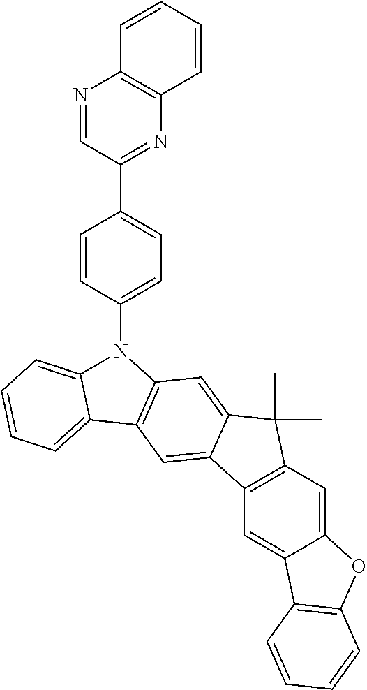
C12=CC3=C(C=C1C1=C(O2)C=CC=C1)C1=CC2=C(C=C1C3(C)C)N(C1=CC=C(C3=NC4=C(N=C3)C=CC=C4)C=C1)C1=CC=CC=C21
